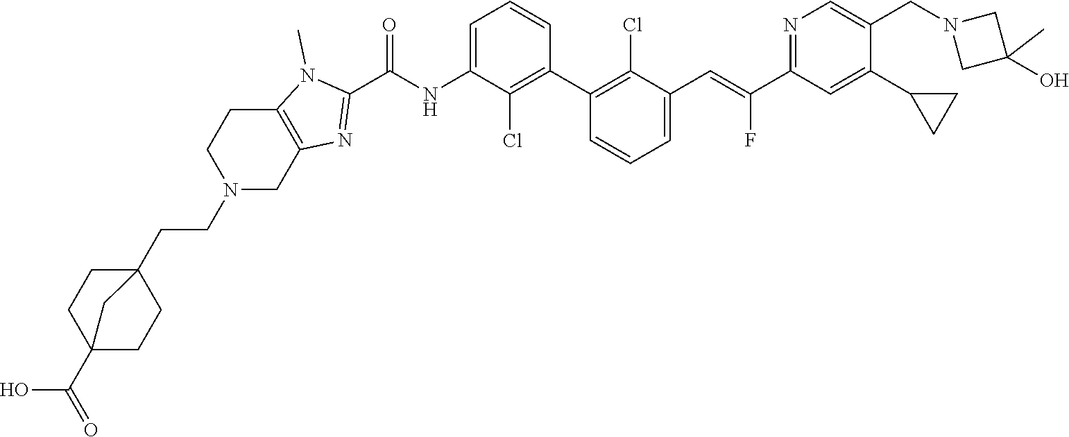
C1(C2=C(Cl)C(C=C(C3=NC=C(CN4CC(O)(C)C4)C(C4CC4)=C3)F)=CC=C2)=C(Cl)C(NC(C2=NC3=C(N2C)CCN(CCC24CCC(C(O)=O)(CC2)C4)C3)=O)=CC=C1
